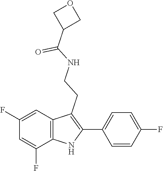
O=C(C1COC1)NCCC1=C(C2=CC=C(F)C=C2)NC2=C1C=C(F)C=C2F
